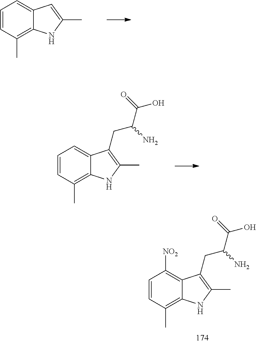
C1=CC(C)=C2C(=C1)C=C(C)N2.C1=CC(C)=C2C(=C1)C(CC(C(=O)O)N)=C(C)N2.C1=CC(C)=C2C(=C1[NO2])C(CC(C(=O)O)N)=C(C)N2
